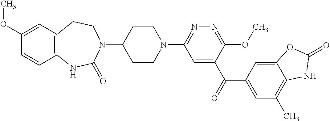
N1(C2=NN=C(OC)C(C(=O)C3=CC(C)=C4C(=C3)OC(=O)N4)=C2)CCC(N2CCC3=C(NC2=O)C=CC(OC)=C3)CC1
